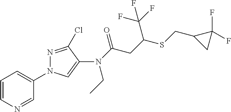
C1=CN=CC(N2N=C(Cl)C(N(C(=O)CC(SCC3CC3(F)F)C(F)(F)F)CC)=C2)=C1
